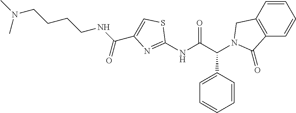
C1(NC(C(C2=CC=CC=C2)N2CC3=C(C=CC=C3)C2=O)=O)=NC(C(NCCCCN(C)C)=O)=CS1
